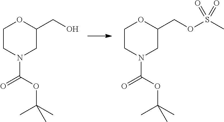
C1CN(C(OC(C)(C)C)=O)CC(CO)O1.C1CN(C(OC(C)(C)C)=O)CC(COS(C)(=O)=O)O1
